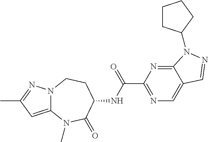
C1(C(=O)NC2CCN3C(=CC(C)=N3)N(C)C2=O)=NC=C2C(=N1)N(C1CCCC1)N=C2
